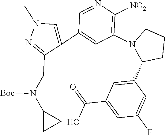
C1=NC([NO2])=C(N2C(C3=CC(C(=O)O)=CC(F)=C3)CCC2)C=C1C1=CN(C)N=C1CN(C1CC1)[Boc]
